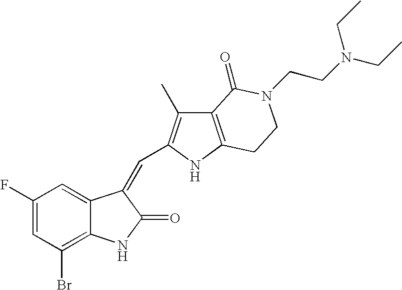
C1=C(F)C=C2C(=C1Br)NC(=O)C2=CC1=C(C)C2=C(N1)CCN(CCN(CC)CC)C2=O
